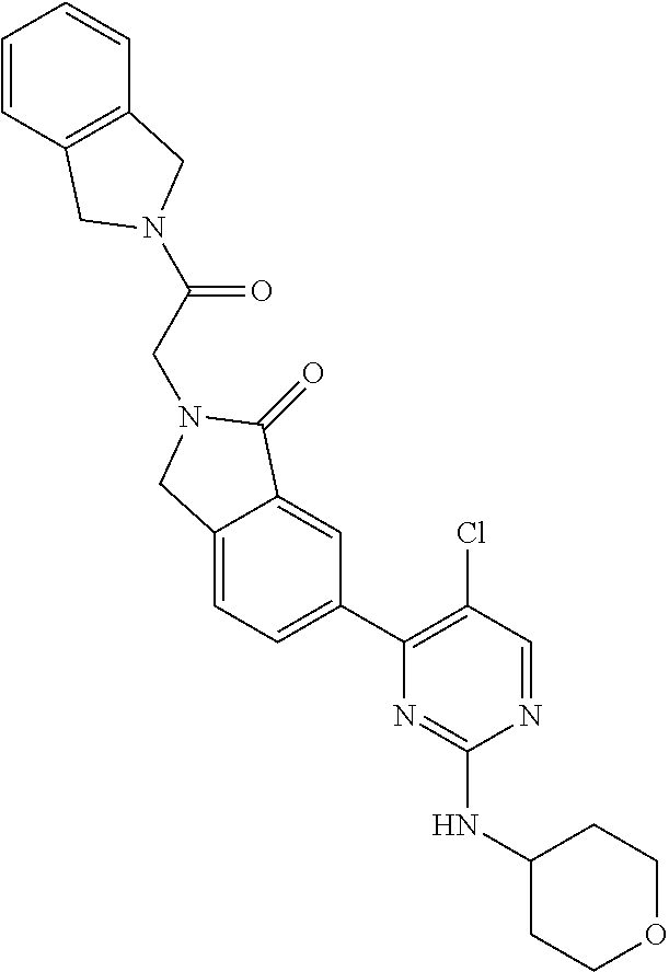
C(CN1CC2=CC=C(C3=C(Cl)C=NC(NC4CCOCC4)=N3)C=C2C1=O)(=O)N1CC2=C(C1)C=CC=C2
